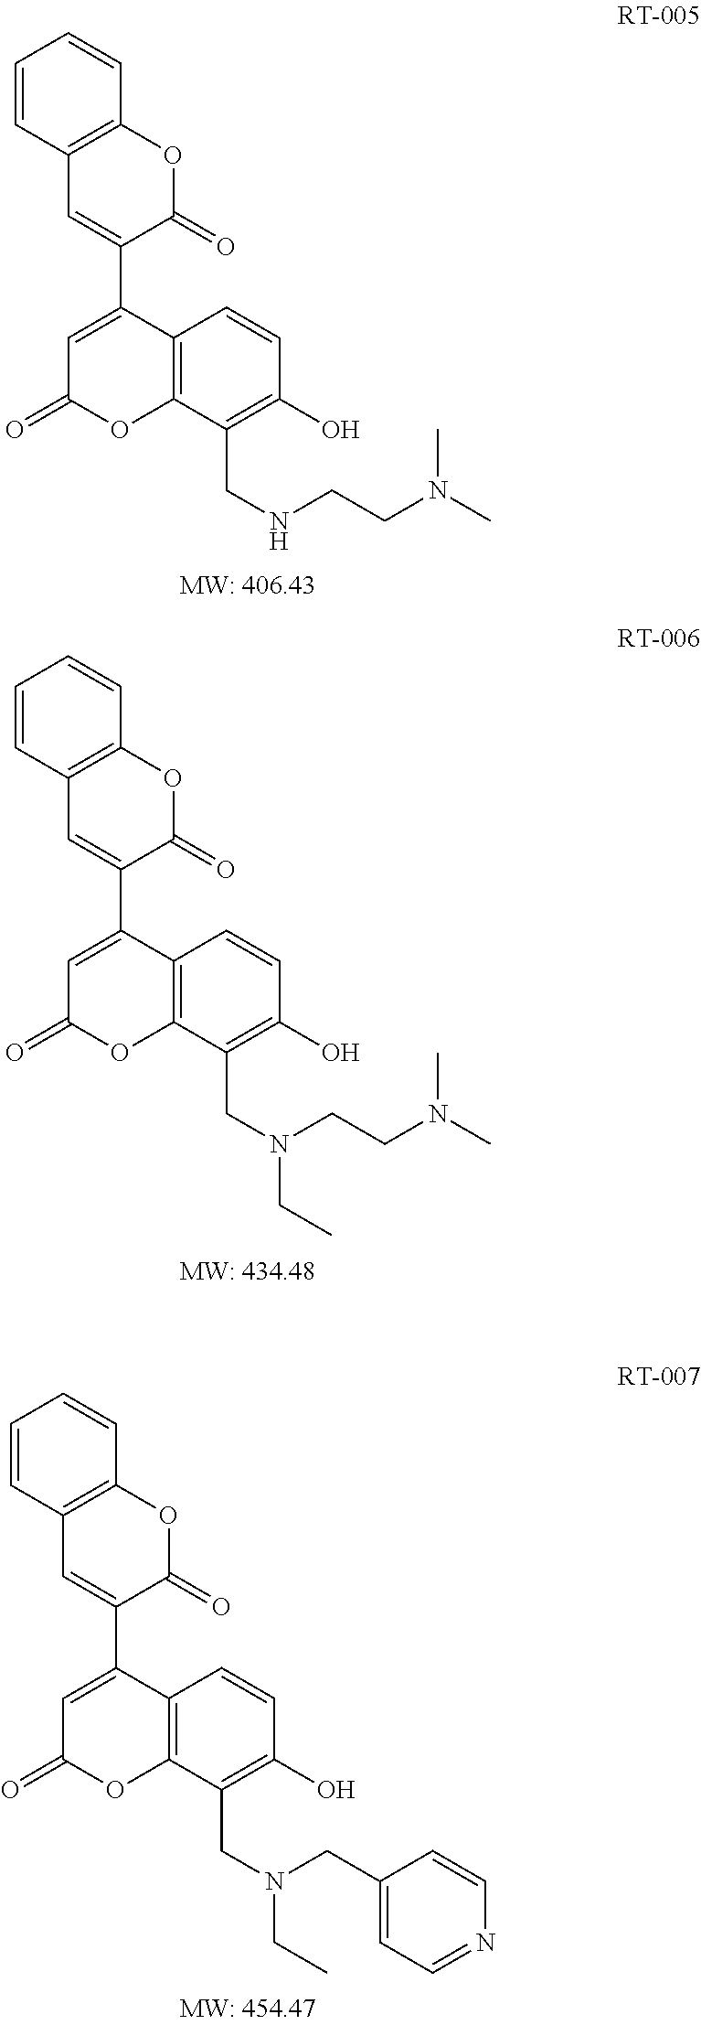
C1=CC2=C(C=C1)OC(=O)C(C1=CC(=O)OC3=C1C=CC(O)=C3CNCCN(C)C)=C2.C1=CC2=C(C=C1)OC(=O)C(C1=CC(=O)OC3=C1C=CC(O)=C3CN(CCN(C)C)CC)=C2.C1=CC2=C(C=C1)OC(=O)C(C1=CC(=O)OC3=C1C=CC(O)=C3CN(CC1=CC=NC=C1)CC)=C2
